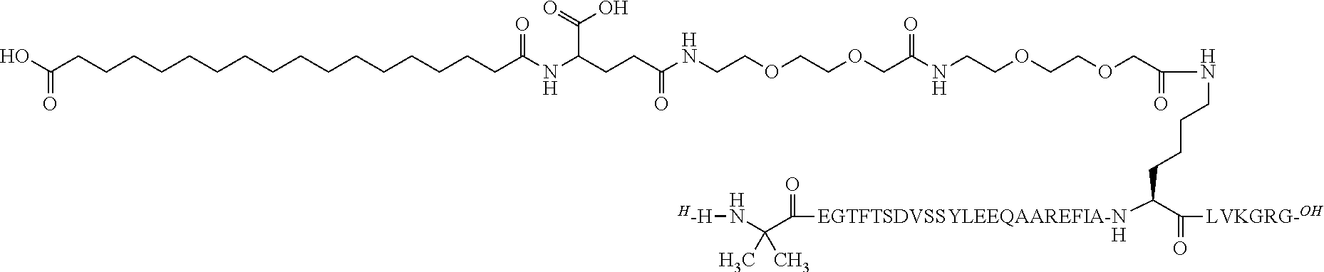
N(C(C(=O)[EGTFTSDVSSYLEEQAAREFIA-N]C(C(=O)[LVKGRG-OH])CCCCNC(=O)COCCOCCNC(COCCOCCNC(CCC(NC(CCCCCCCCCCCCCCCCC(=O)O)=O)C(O)=O)=O)=O)(C)C)[H-H].[H]
